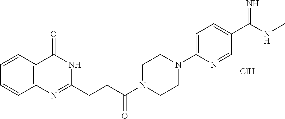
C12=C(C(=O)NC(CCC(N3CCN(C4=CC=C(C(NC)=N)C=N4)CC3)=O)=N1)C=CC=C2.Cl
